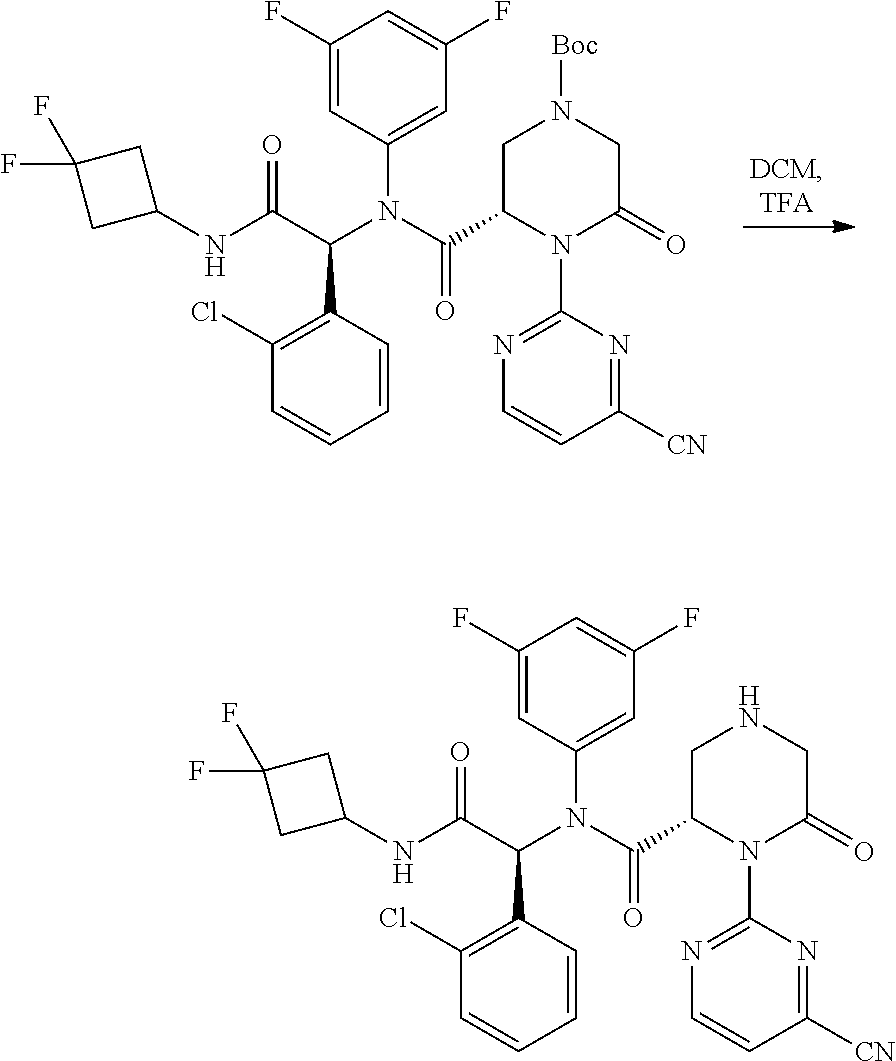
FC1(F)CC(NC(C(N(C(C2N(C3=NC=CC([CN])=N3)C(=O)CN([Boc])C2)=O)C2=CC(F)=CC(F)=C2)C2=C(Cl)C=CC=C2)=O)C1.FC1(F)CC(NC(C(N(C(C2N(C3=NC=CC([CN])=N3)C(=O)CNC2)=O)C2=CC(F)=CC(F)=C2)C2=C(Cl)C=CC=C2)=O)C1
